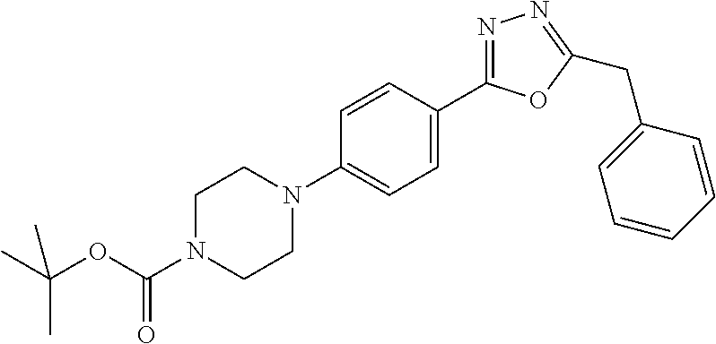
C1=CC(N2CCN(C(OC(C)(C)C)=O)CC2)=CC=C1C1=NN=C(CC2=CC=CC=C2)O1
